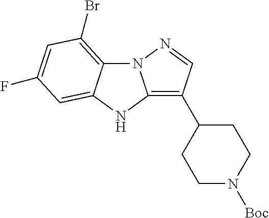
N12C3=C(Br)C=C(F)C=C3NC1=C(C1CCN([Boc])CC1)C=N2
